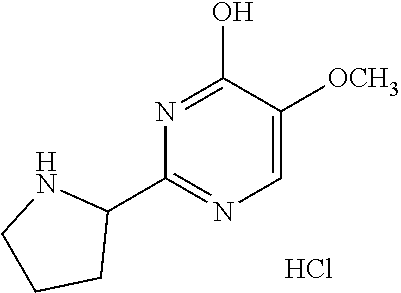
C1(C2=NC=C([OCH3])C(O)=N2)NCCC1.Cl
